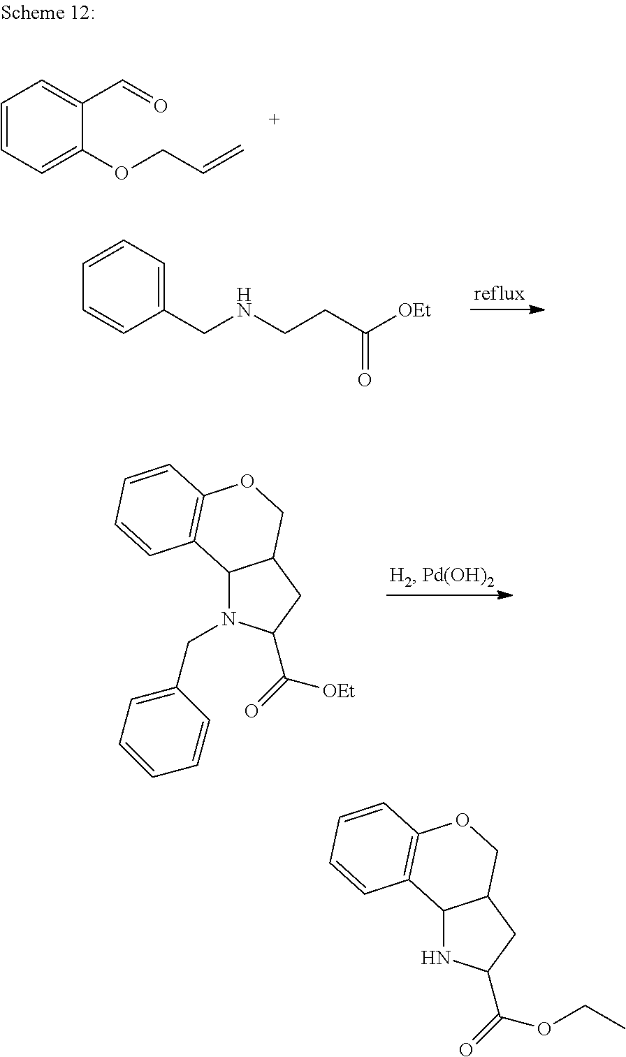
C1=CC=C(OCC=C)C(C=O)=C1.C1(CNCCC([OEt])=O)=CC=CC=C1.C12N(CC3=CC=CC=C3)C(C([OEt])=O)CC1COC1=C2C=CC=C1.C12NC(C(OCC)=O)CC1COC1=C2C=CC=C1
